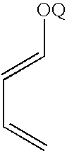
C(C=C[OQ])=C
